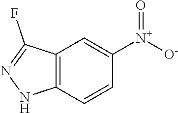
C12=C(C=CC([N+](=O)[O-])=C1)NN=C2F
